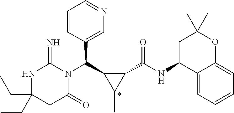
C(C1(CC)NC(=N)N(C(C2C(C)C2C(NC2C3=CC=CC=C3OC(C)(C)C2)=O)C2=CN=CC=C2)C(=O)C1)C
